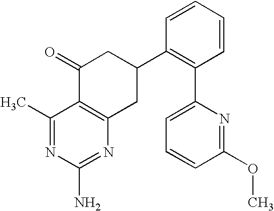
C1(C)=NC(N)=NC2=C1C(=O)CC(C1=C(C3=CC=CC(OC)=N3)C=CC=C1)C2
